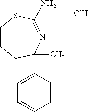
C1CCC(C2=CC=CCC2)(C)N=C(N)S1.Cl
